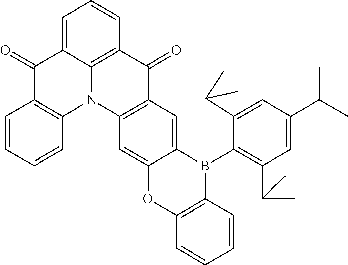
C1(=O)C2=C(N3C4=C(C(=O)C5=C3C=C3C(=C5)B(C5=C(C(C)C)C=C(C(C)C)C=C5C(C)C)C5=C(C=CC=C5)O3)C=CC=C14)C=CC=C2
